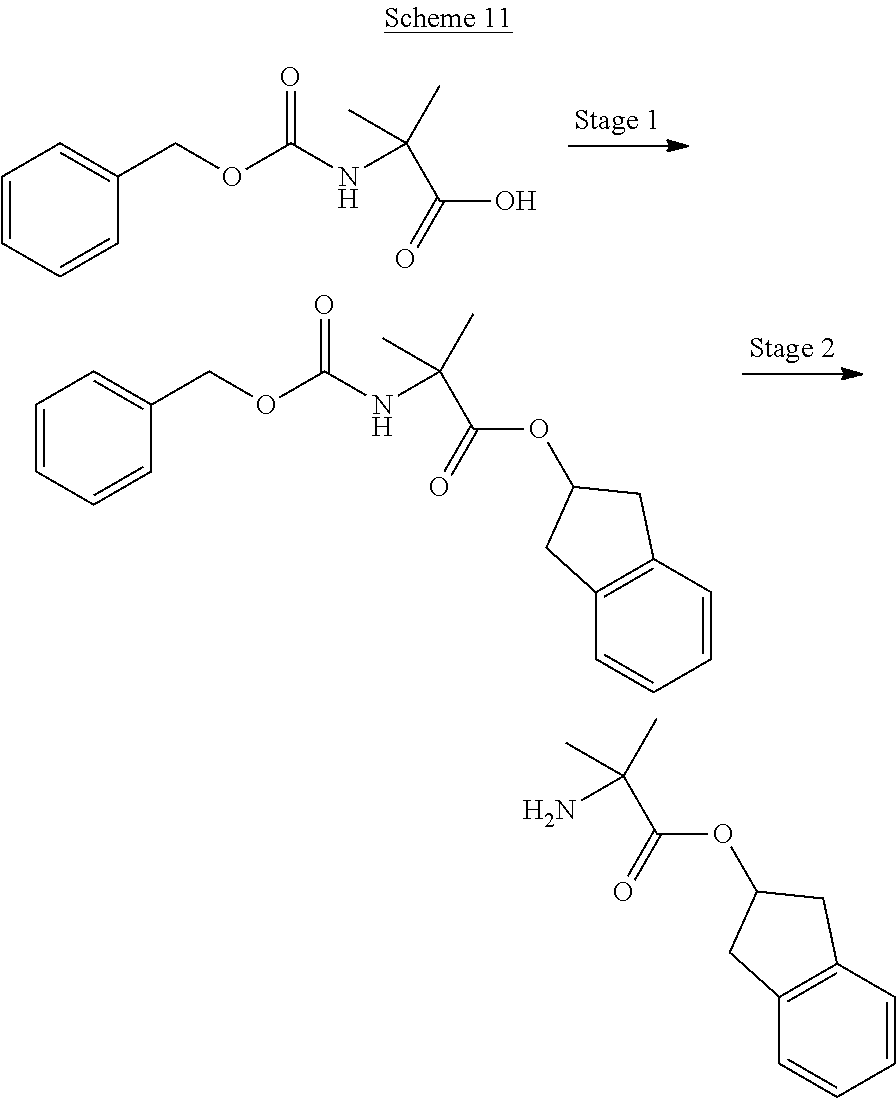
C(=O)(O)C(NC(OCC1=CC=CC=C1)=O)(C)C.C(=O)(OC1CC2=C(C=CC=C2)C1)C(NC(OCC1=CC=CC=C1)=O)(C)C.C(=O)(OC1CC2=C(C=CC=C2)C1)C(N)(C)C
